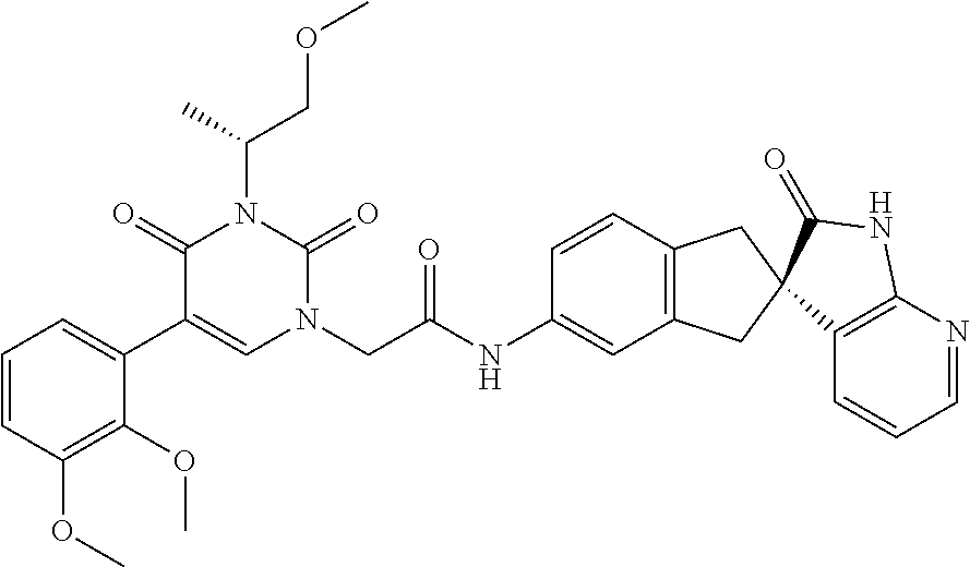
C1=CC(OC)=C(OC)C(C2=CN(CC(NC3=CC4=C(C=C3)CC3(C4)C4=C(N=CC=C4)NC3=O)=O)C(=O)N(C(COC)C)C2=O)=C1
